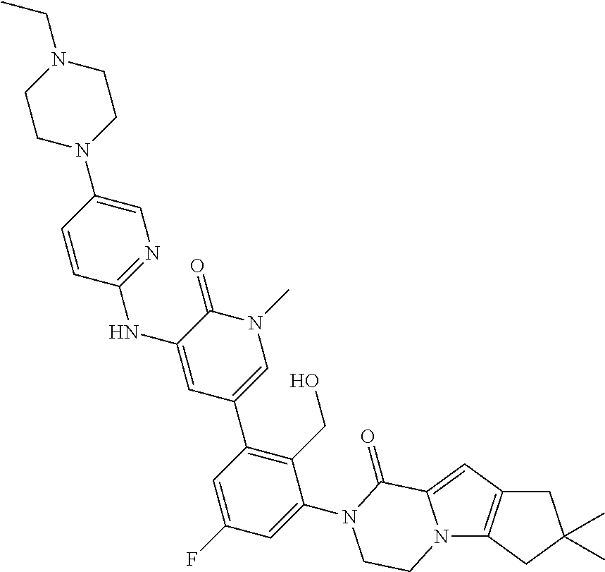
C1=CC(NC2=CC(C3=C(CO)C(N4C(=O)C5=CC6=C(N5CC4)CC(C)(C)C6)=CC(F)=C3)=CN(C)C2=O)=NC=C1N1CCN(CC)CC1
